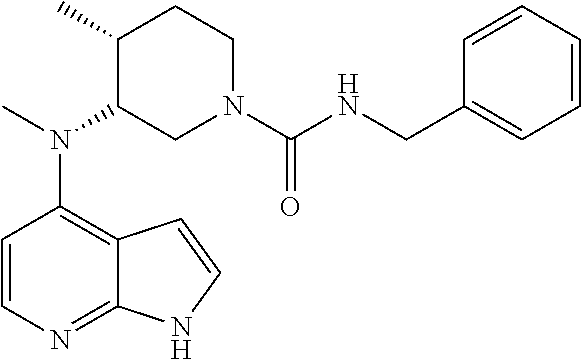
C1=CN=C2C(=C1N(C)C1CN(C(NCC3=CC=CC=C3)=O)CCC1C)C=CN2
